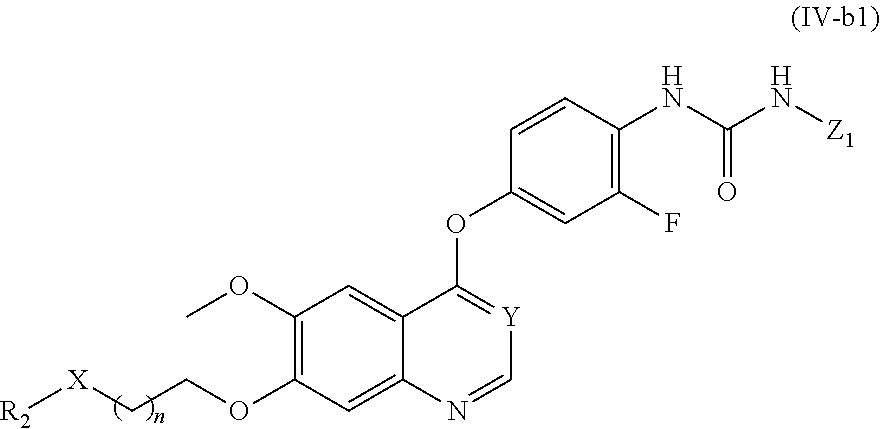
C1(OC)=C(OCC[X][R2])C=C2C(=C1)C(OC1=CC(F)=C(NC(=O)N[Z1])C=C1)=[Y]C=N2
